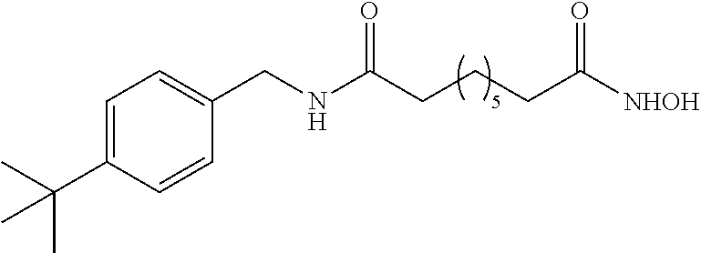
C(CCC([NHOH])=O)C(NCC1=CC=C(C(C)(C)C)C=C1)=O
